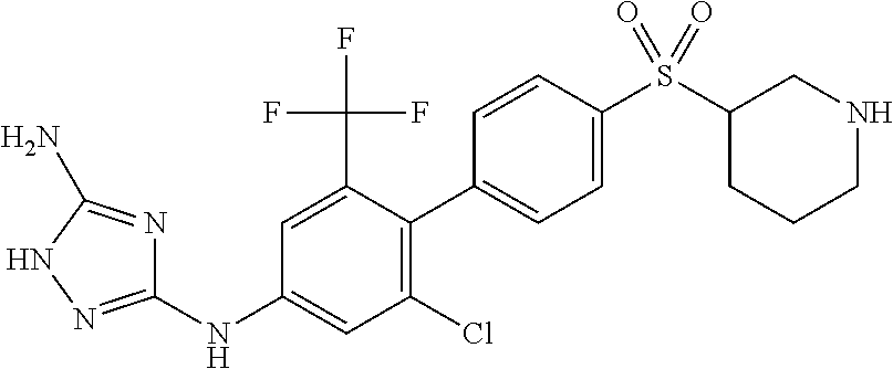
C1(NC2=CC(Cl)=C(C3=CC=C(S(C4CCCNC4)(=O)=O)C=C3)C(C(F)(F)F)=C2)=NNC(N)=N1
